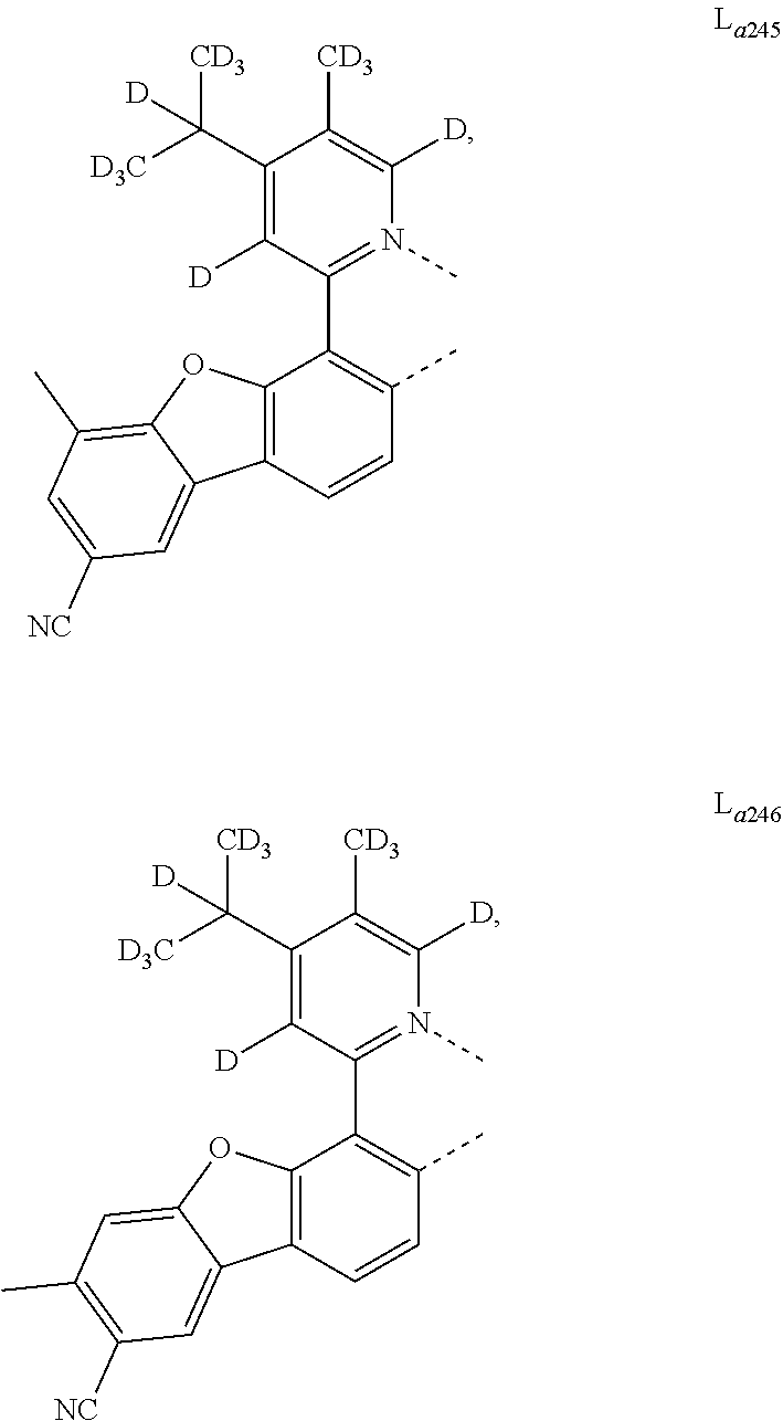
C1(C([D3C])([CD3])[D])=C([D])C(C2=C(C)C=CC3=C2OC2=C(C)C=C([NC])C=C32)=N(C)C([D])=C1[CD3].C1(C([D3C])([CD3])[D])=C([D])C(C2=C(C)C=CC3=C2OC2=CC(C)=C([NC])C=C32)=N(C)C([D])=C1[CD3]
